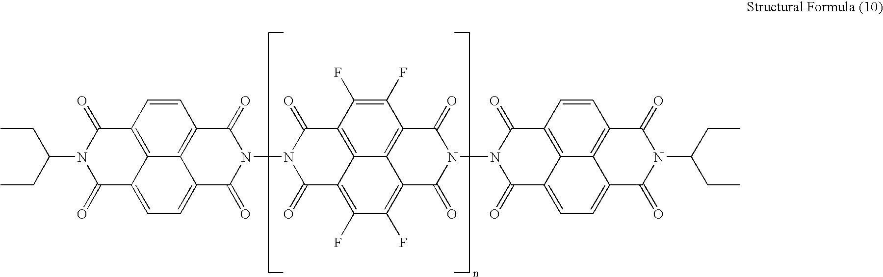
CCC(N1C(=O)C2=CC=C3C4=C(C=CC(=C24)C1=O)C(=O)N(N1C(=O)C2=C(F)C(F)=C4C5=C(C(F)=C(F)C(=C25)C1=O)C(=O)N(N1C(=O)C2=CC=C5C6=C(C=CC(=C26)C1=O)C(=O)N(C(CC)CC)C5=O)C4=O)C3=O)CC
